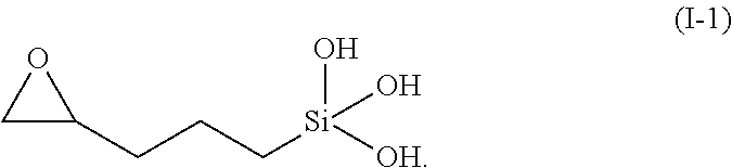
C1C(CCC[Si]([OH])(O)O)O1
